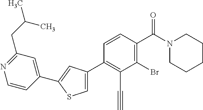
C1(C2=C(C#C)C(Br)=C(C(N3CCCCC3)=O)C=C2)=CSC(C2=CC(CC(C)C)=NC=C2)=C1
